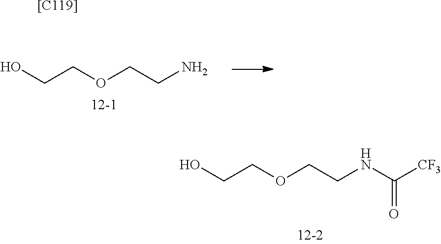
OCCOCCN.OCCOCCNC([CF3])=O.[[C119]]
